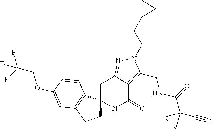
C(C(F)(F)F)OC1=CC2=C(C3(CC2)NC(=O)C2=C(CNC(=O)C4(C#N)CC4)N(CCC4CC4)N=C2C3)C=C1
